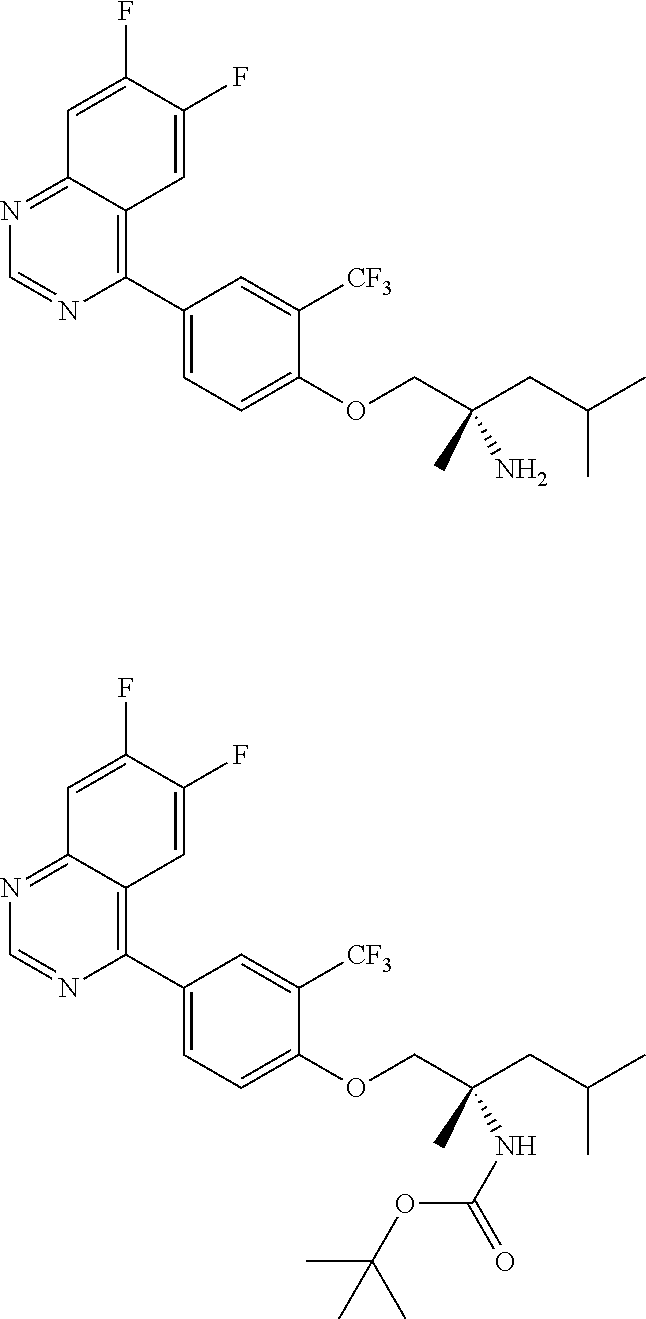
C1(C2=C3C(=NC=N2)C=C(F)C(F)=C3)=CC=C(OCC(CC(C)C)(C)N)C([CF3])=C1.C1(C2=C3C(=NC=N2)C=C(F)C(F)=C3)=CC=C(OCC(CC(C)C)(C)NC(OC(C)(C)C)=O)C([CF3])=C1
